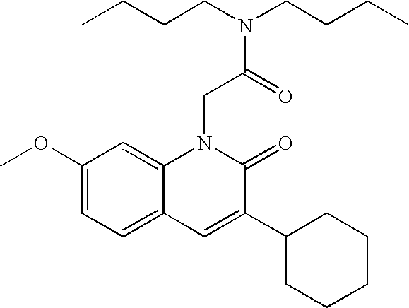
C1(OC)=CC=C2C(=C1)N(CC(N(CCCC)CCCC)=O)C(=O)C(C1CCCCC1)=C2
